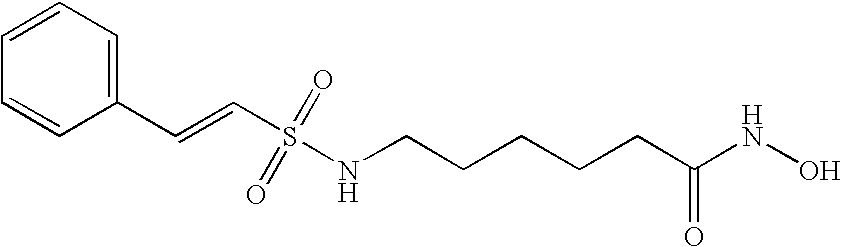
C(C1=CC=CC=C1)=CS(=O)(=O)NCCCCCC(NO)=O
